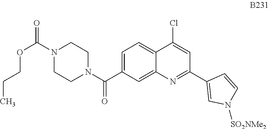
C1=C(C(N2CCN(C(=O)OCCC)CC2)=O)C=C2C(=C1)C(Cl)=CC(C1=CN([SO2NMe2])C=C1)=N2
